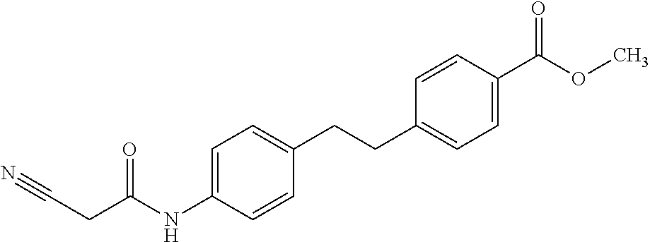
C1=C(NC(CC#N)=O)C=CC(CCC2=CC=C(C(OC)=O)C=C2)=C1
